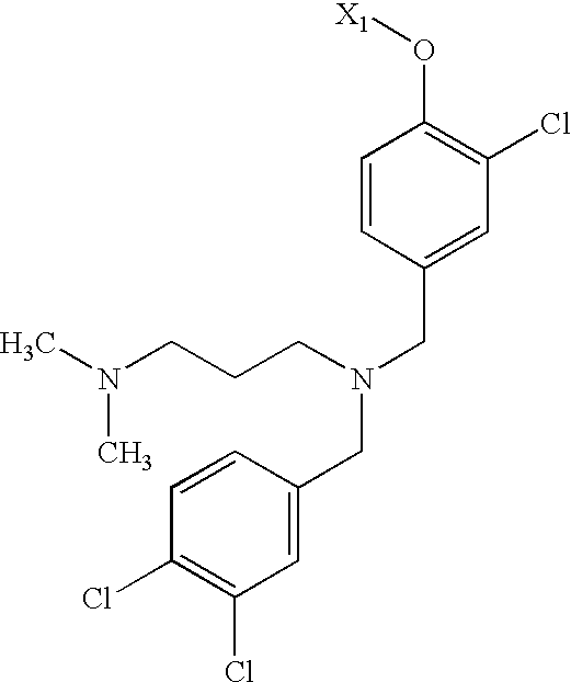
C1=CC(CN(CC2=CC(Cl)=C(Cl)C=C2)CCCN(C)C)=CC(Cl)=C1O[X1]
